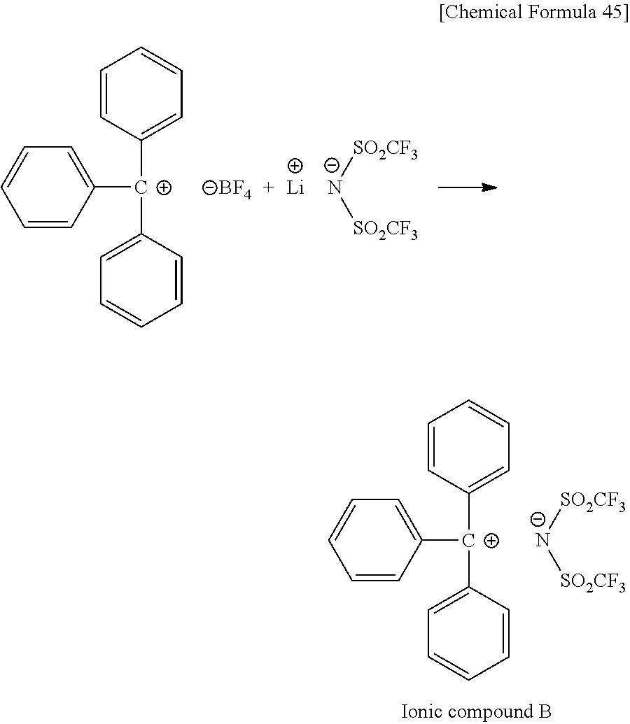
C1=CC([C+](C2=CC=CC=C2)C2=CC=CC=C2)=CC=C1.[BF4].[Li].[SO2CF3][N-][SO2CF3].C1=CC([C+](C2=CC=CC=C2)C2=CC=CC=C2)=CC=C1.[SO2CF3][N-][SO2CF3]
